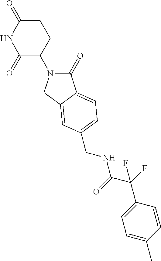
C1(=O)N(C2CCC(=O)NC2=O)CC2=CC(CNC(C(F)(C3=CC=C(C)C=C3)F)=O)=CC=C12
